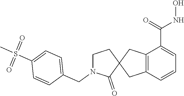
C12=C(C=CC=C1C(=O)NO)CC1(C2)CCN(CC2=CC=C(S(=O)(=O)C)C=C2)C1=O
